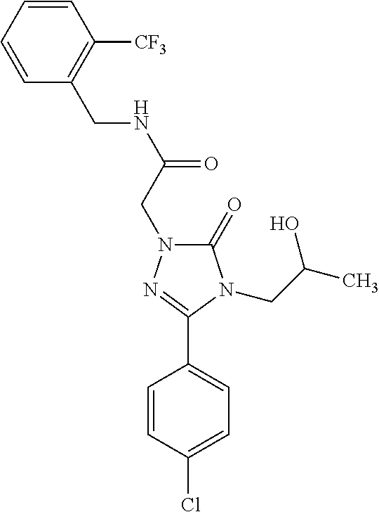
C1(CNC(=O)CN2C(=O)N(CC(C)O)C(C3=CC=C(Cl)C=C3)=N2)=C([CF3])C=CC=C1
